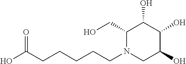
O=C(O)CCCCCN1CC(O)C(O)C(O)C1CO
